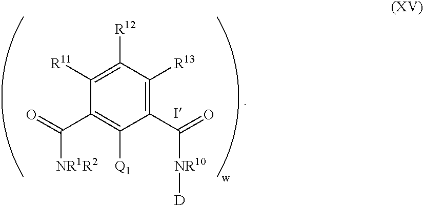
C1([R12])=C([R11])C(C(=O)[NR1R2])=C([Q1])C(C(=O)[NR10][D])=C1[R13]
